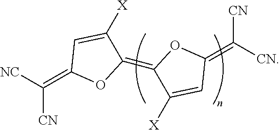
[NC]C(=C1OC(=C2OC(=C([CN])[CN])C=C2[X])C([X])=C1)[CN]
